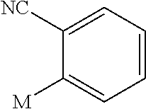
C1([NC])=CC=CC=C1[M]
